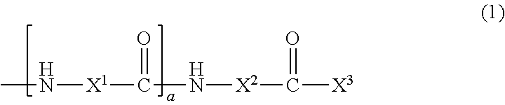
CN[X1]C(=O)N[X2]C(=O)[X3]
